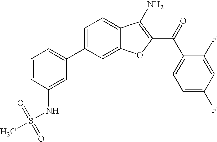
C1=CC(NS(C)(=O)=O)=CC(C2=CC=C3C(=C2)OC(C(C2=CC=C(F)C=C2F)=O)=C3N)=C1
